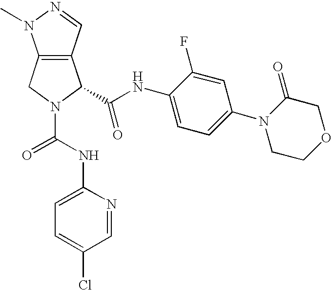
C12=C(C=NN1C)C(C(=O)NC1=CC=C(N3CCOCC3=O)C=C1F)N(C(=O)NC1=CC=C(Cl)C=N1)C2
